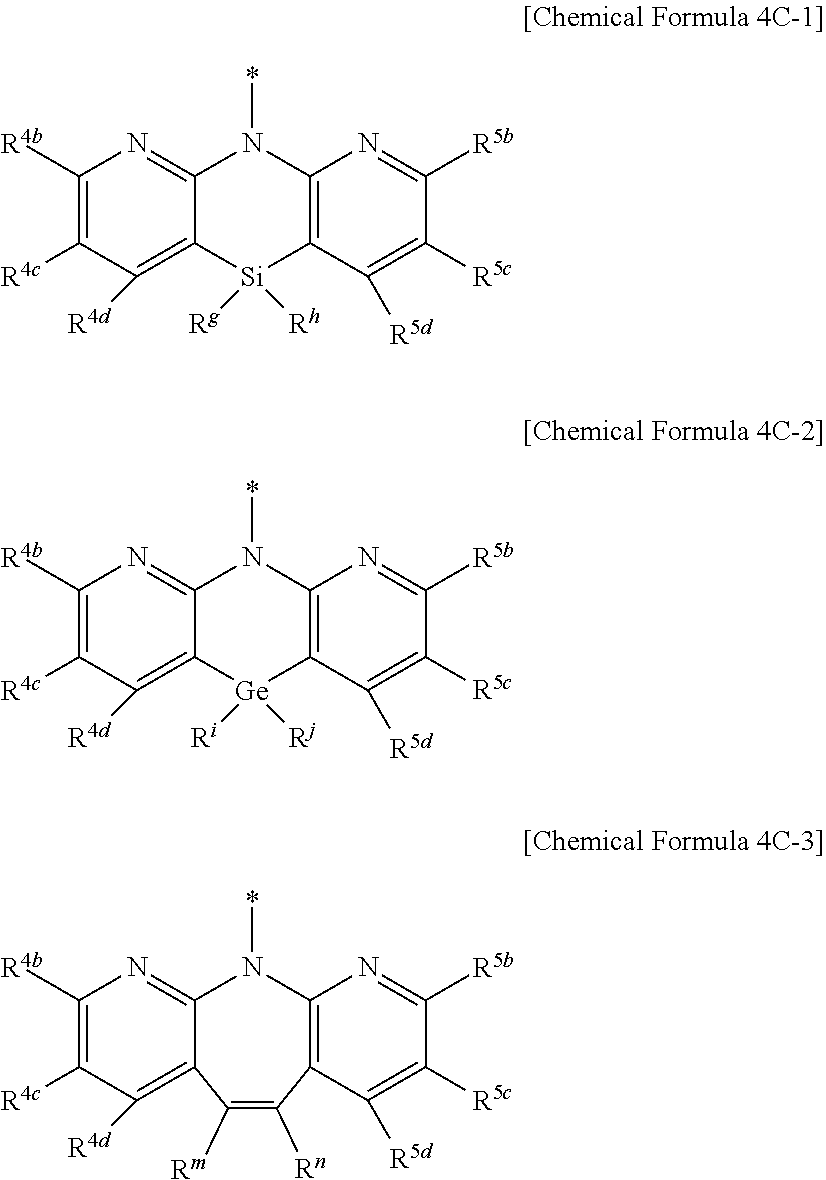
C1([R4b])=C([R4c])C([R4d])=C2C(=N1)N(*)C1=C([Si]2([Rh])[Rg])C([R5d])=C([R5c])C([R5b])=N1.C1([R4b])=C([R4c])C([R4d])=C2C(=N1)N(*)C1=C([Ge]2([Rj])[Ri])C([R5d])=C([R5c])C([R5b])=N1.C1([R4b])=C([R4c])C([R4d])=C2C(=N1)N(*)C1=C(C([R5d])=C([R5c])C([R5b])=N1)C([Rn])=C2[Rm]
